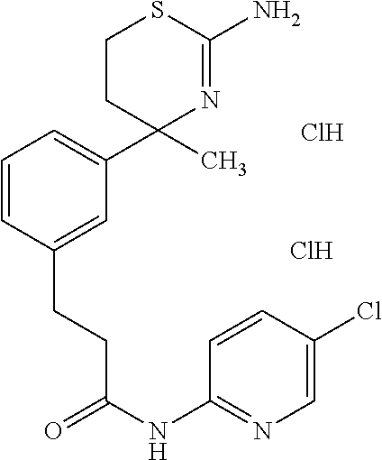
C1CC(C)(C2=CC=CC(CCC(NC3=NC=C(Cl)C=C3)=O)=C2)N=C(N)S1.Cl.Cl
